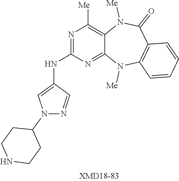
C1([Me])=C2C(=NC(NC3=CN(C4CCNCC4)N=C3)=N1)N([Me])C1=C(C(=O)N2[Me])C=CC=C1
